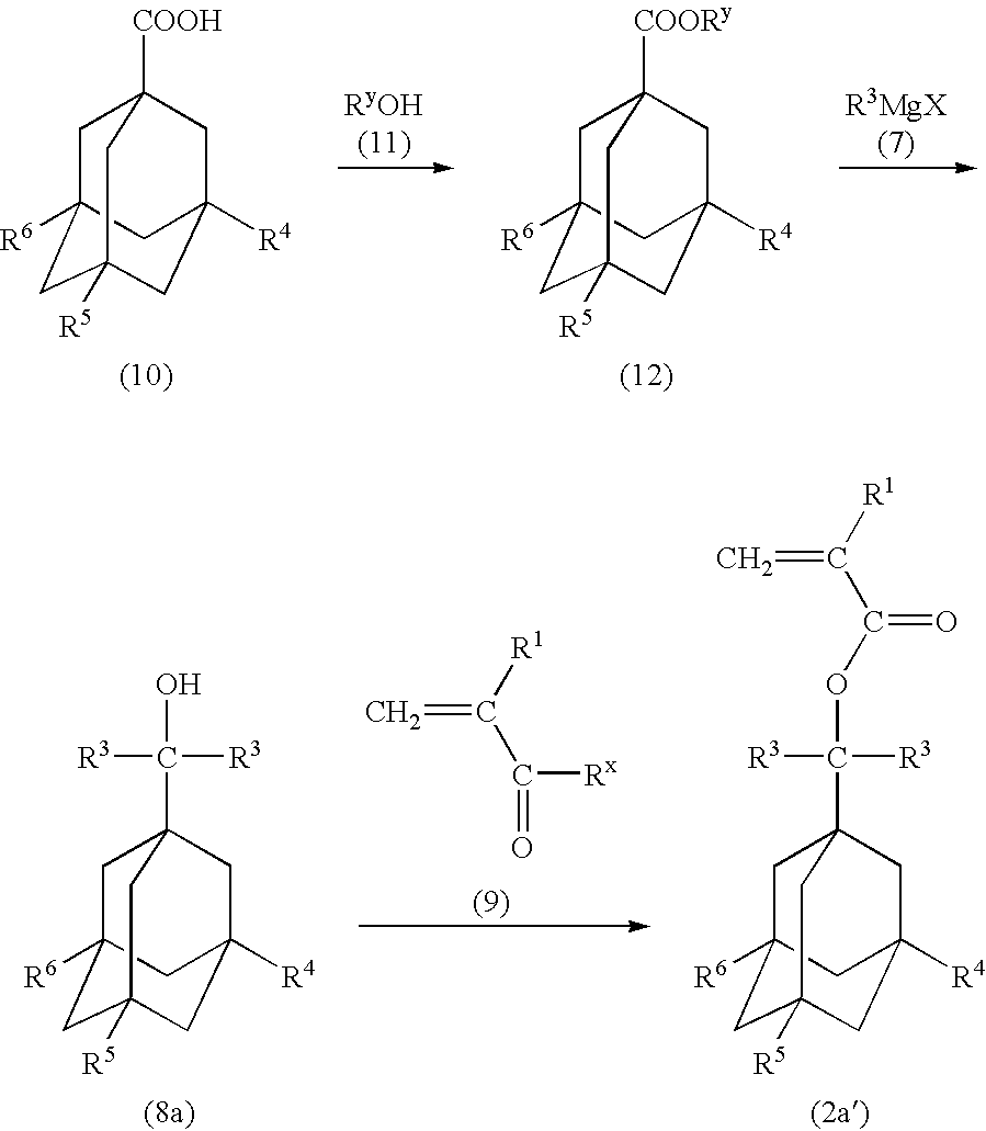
C1C2([R6])CC3([R5])CC([R4])(CC1([COOH])C3)C2.C1C2([R6])CC3([R5])CC([R4])(CC1([COORy])C3)C2.C=C([R1])C(=O)[Rx].C1C2([R6])CC3([R5])CC([R4])(CC1(C([R3])([R3])OC(C([R1])=C)=O)C3)C2.C1C2([R6])CC3([R5])CC([R4])(CC1(C([R3])([R3])O)C3)C2
